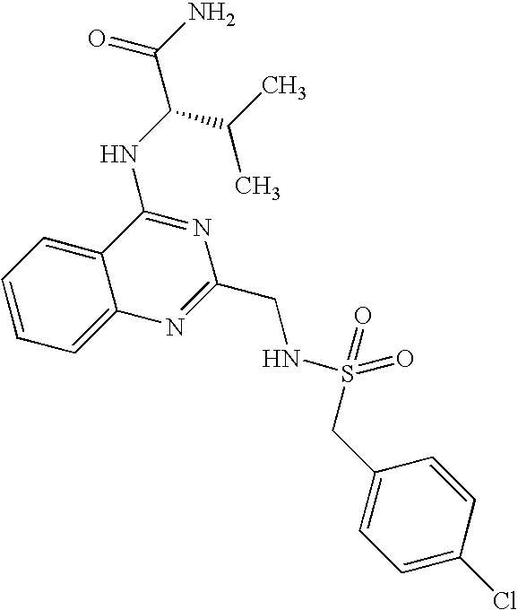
C1=CC=C2C(=C1)C(NC(C(C)C)C(N)=O)=NC(CNS(CC1=CC=C(Cl)C=C1)(=O)=O)=N2
